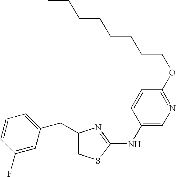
C1=C(CC2=CC=CC(F)=C2)N=C(NC2=CN=C(OCCCCCCCC)C=C2)S1
